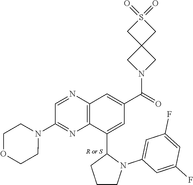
C1=NC2=C(N=C1N1CCOCC1)C(C1CCCN1C1=CC(F)=CC(F)=C1)=CC(C(=O)N1CC3(C1)CS(=O)(=O)C3)=C2
